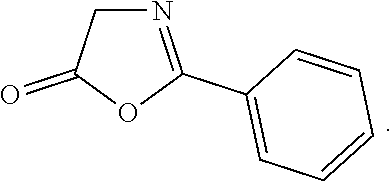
N1=C(C2=CC=CC=C2)OC(=O)C1
